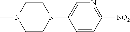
C1CN(C2=CN=C([NO2])C=C2)CCN1C
